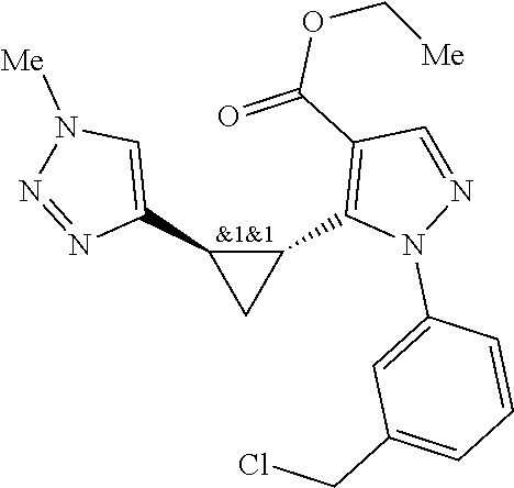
C1(C2=CN([Me])N=N2)C(C2=C(C(=O)OC[Me])C=NN2C2=CC(CCl)=CC=C2)C1
